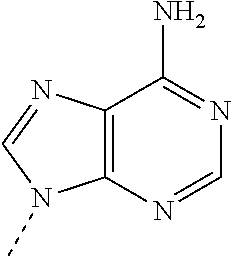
C12=C(N=CN=C1N)N(C)C=N2
